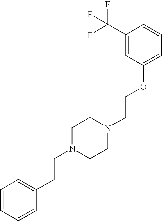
C1=CC(CCN2CCN(CCOC3=CC=CC(C(F)(F)F)=C3)CC2)=CC=C1
